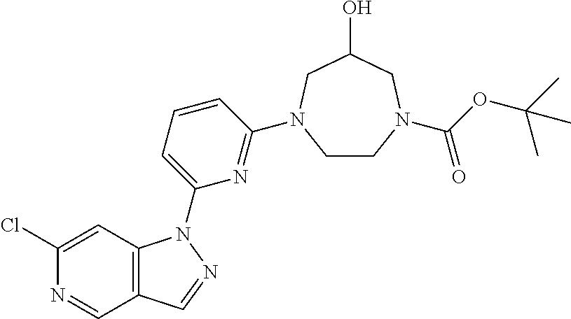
N1=CC2=C(C=C1Cl)N(C1=CC=CC(N3CCN(C(OC(C)(C)C)=O)CC(O)C3)=N1)N=C2
